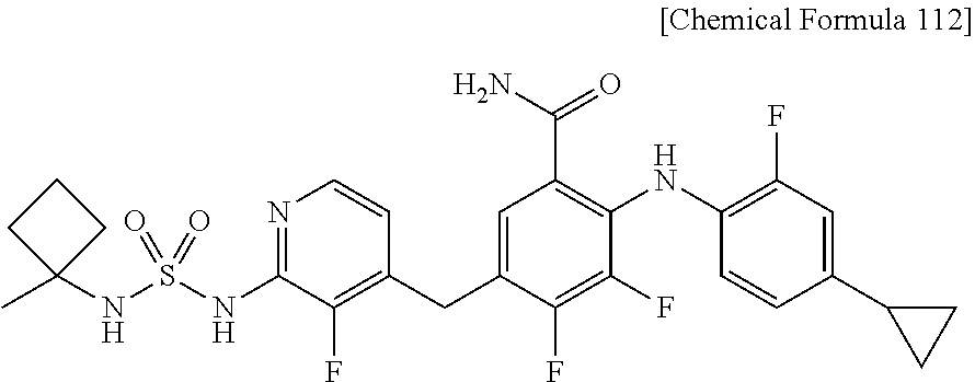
S(=O)(NC1=NC=CC(CC2=CC(C(N)=O)=C(NC3=C(F)C=C(C4CC4)C=C3)C(F)=C2F)=C1F)(NC1(C)CCC1)=O
